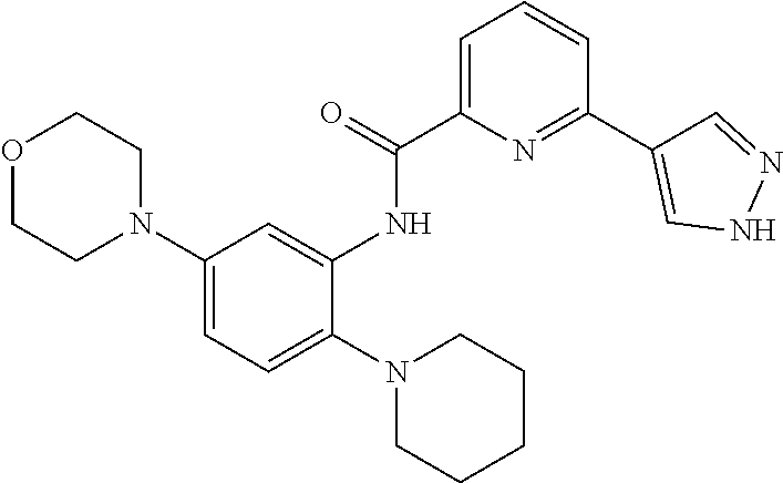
O1CCN(C2=CC=C(N3CCCCC3)C(NC(C3=CC=CC(C4=CNN=C4)=N3)=O)=C2)CC1
